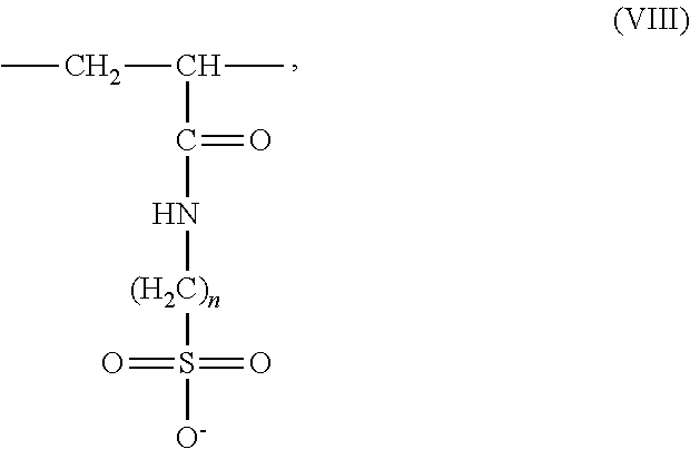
[(H2C)n](S([O-])(=O)=O)NC(=O)C(C)CC
